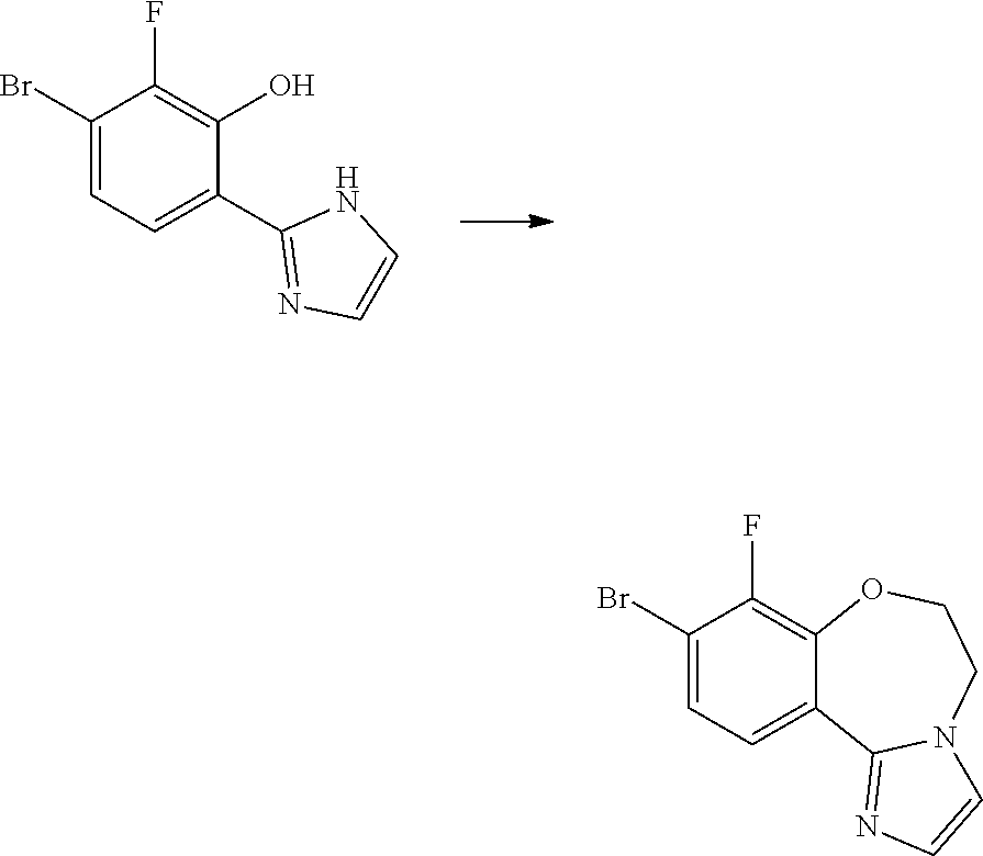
C1(Br)=CC=C(C2=NC=CN2)C(O)=C1F.C1(Br)=CC=C2C(=C1F)OCCN1C2=NC=C1
